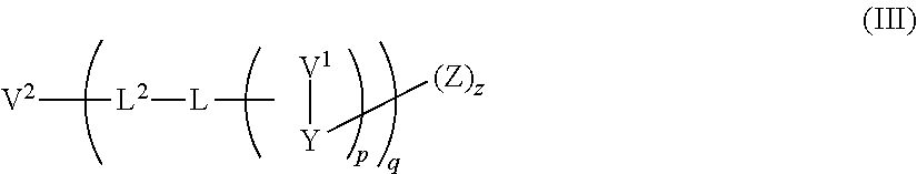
[V2][L2][L]C.[V1][Y][(Z)z]
